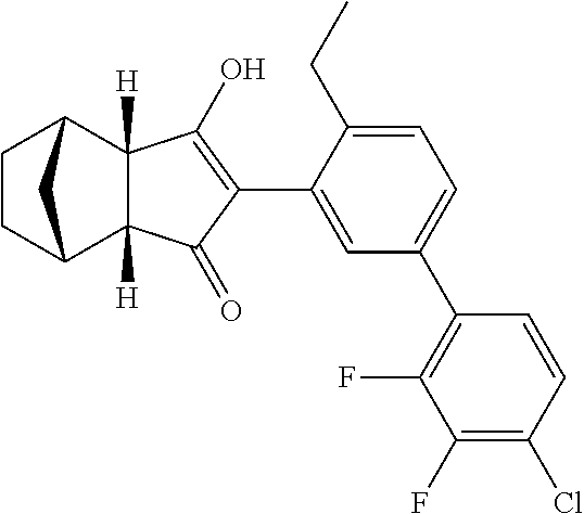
C1=C(C2=C(O)C3([H])C([H])(C2=O)C2CCC3C2)C(CC)=CC=C1C1=C(F)C(F)=C(Cl)C=C1
